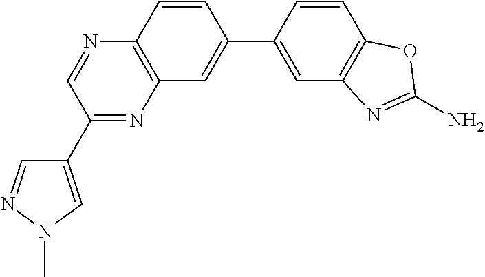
C12=C(C=CC(C3=CC4=C(C=C3)N=CC(C3=CN(C)N=C3)=N4)=C1)OC(N)=N2
